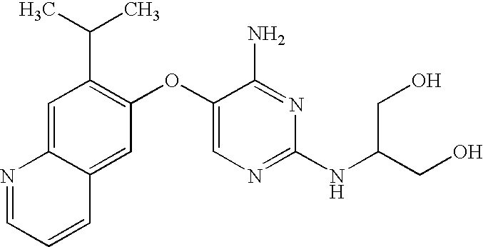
C1=C2C(=CC(OC3=CN=C(NC(CO)CO)N=C3N)=C1C(C)C)C=CC=N2
